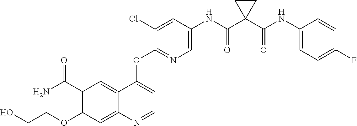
C1(OCCO)=C(C(N)=O)C=C2C(=C1)N=CC=C2OC1=NC=C(NC(C2(C(NC3=CC=C(F)C=C3)=O)CC2)=O)C=C1Cl
